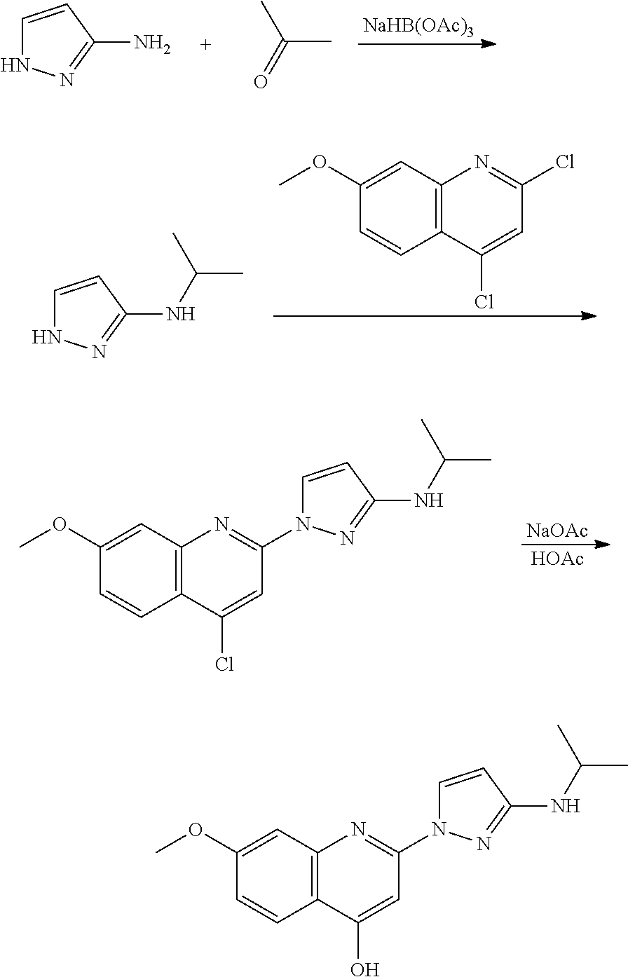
[NaHB(OAc)3].C1=CC(N)=NN1.CC(C)=O.C1=C(OC)C=CC2=C1N=C(Cl)C=C2Cl.C1=CC(NC(C)C)=NN1.[HOAc].[NaOAc].C1=C(OC)C=CC2=C1N=C(N1C=CC(NC(C)C)=N1)C=C2Cl.C1=C(OC)C=CC2=C1N=C(N1C=CC(NC(C)C)=N1)C=C2O
